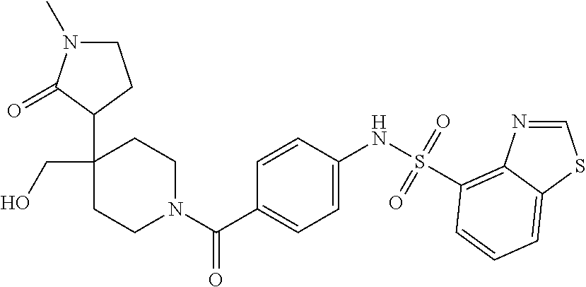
C1CN(C(C2=CC=C(NS(=O)(=O)C3=C4N=CSC4=CC=C3)C=C2)=O)CCC1(C1CCN(C)C1=O)CO
